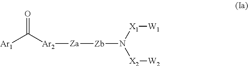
[Ar2]([Za][Zb]N([X2][W2])[X1][W1])C([Ar1])=O
